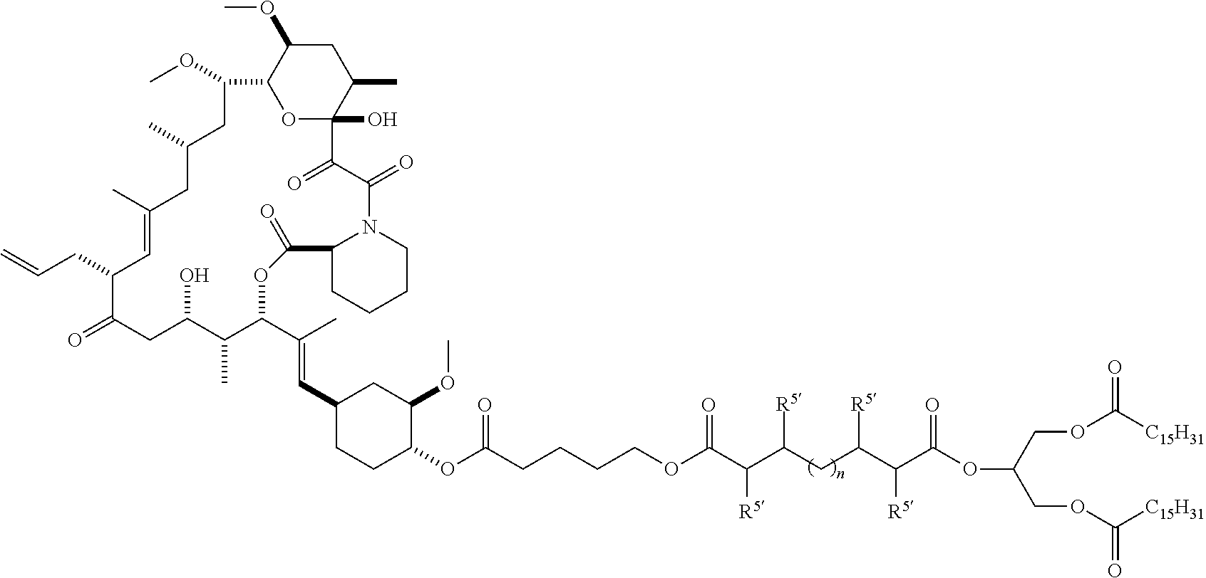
C12CCCCN1C(=O)C(=O)C1(O)C(C)CC(OC)C(O1)C(OC)CC(C)CC(C)=CC(CC=C)C(=O)CC(O)C(C)C(C(C)=CC1CCC(OC(CCCCOC(C(C(CC(C(C(OC(COC([C15H31])=O)COC([C15H31])=O)=O)[R5])[R5])[R5])[R5])=O)=O)C(OC)C1)OC2=O
